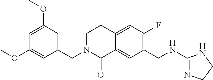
C1(OC)=CC(OC)=CC(CN2C(=O)C3=CC(CNC4=NCCN4)=C(F)C=C3CC2)=C1
